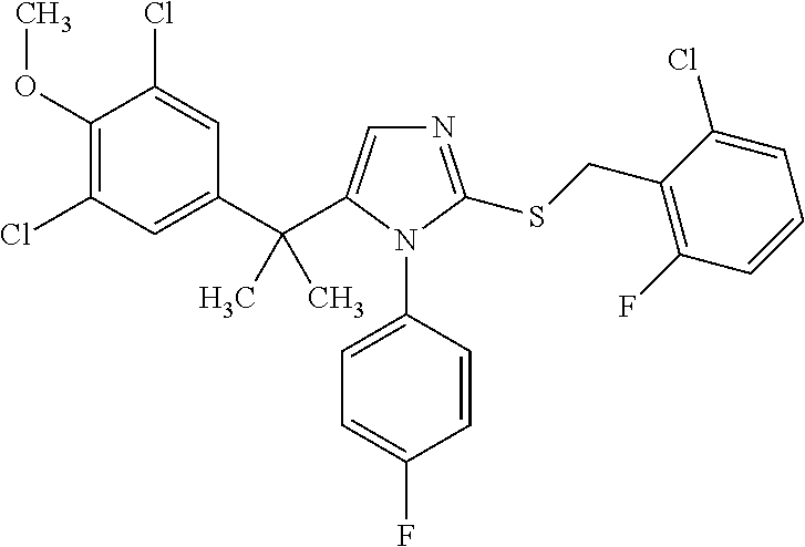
C1(OC)=C(Cl)C=C(C(C2=CN=C(SCC3=C(F)C=CC=C3Cl)N2C2=CC=C(F)C=C2)(C)C)C=C1Cl
